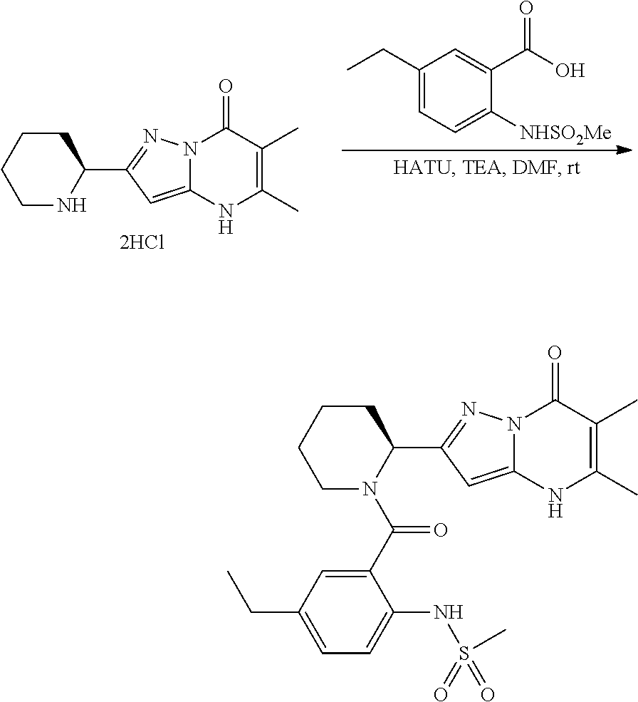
C1(CC)=CC=C([NHSO2Me])C(C(=O)O)=C1.C1NC(C2=NN3C(=C2)NC(C)=C(C)C3=O)CCC1.C1N(C(=O)C2=CC(CC)=CC=C2NS(=O)(=O)C)C(C2=NN3C(=C2)NC(C)=C(C)C3=O)CCC1
